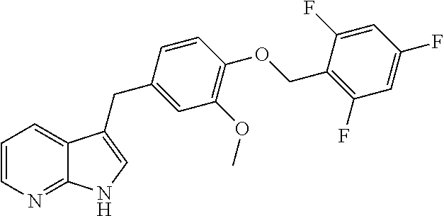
C1=CN=C2C(=C1)C(CC1=CC(OC)=C(OCC3=C(F)C=C(F)C=C3F)C=C1)=CN2
